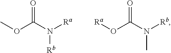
COC(N([Ra])[Rb])=O.[Ra]OC(N([Rb])C)=O
